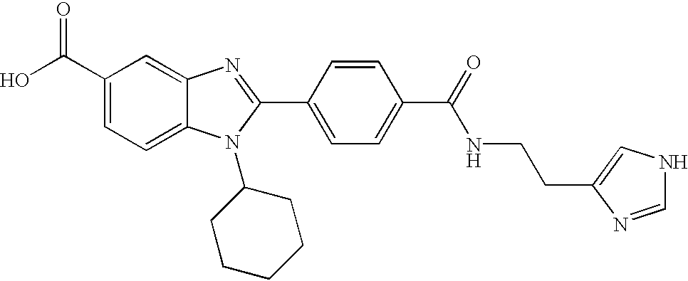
C1(C(O)=O)=CC=C2C(=C1)N=C(C1=CC=C(C(=O)NCCC3=CNC=N3)C=C1)N2C1CCCCC1
